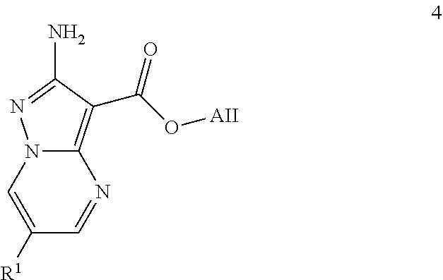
C12=C(C(=O)O[AII])C(N)=NN1C=C([R1])C=N2
